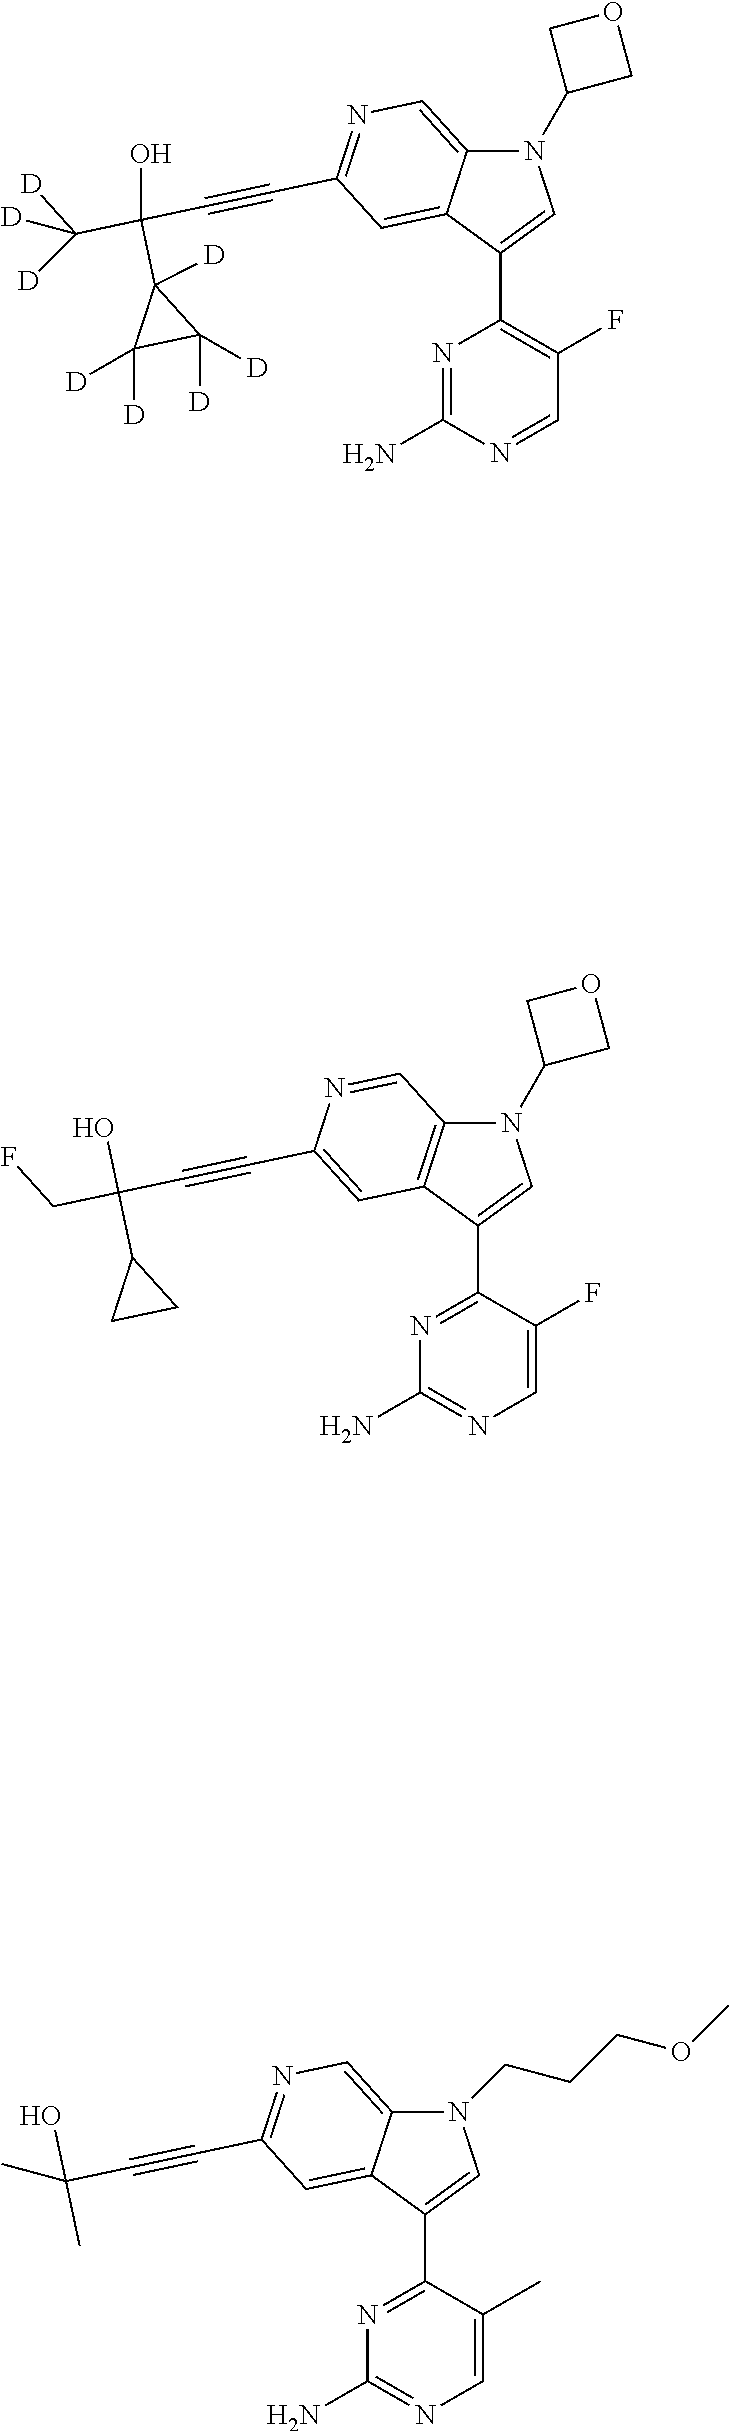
N1(C2COC2)C2=CN=C(C#CC(C([D])([D])[D])(O)C3([D])C([D])([D])C3([D])[D])C=C2C(C2=C(F)C=NC(N)=N2)=C1.N1(C2COC2)C2=C(C(C3=NC(N)=NC=C3F)=C1)C=C(C#CC(CF)(O)C1CC1)N=C2.N1(CCCOC)C2=CN=C(C#CC(C)(O)C)C=C2C(C2=NC(N)=NC=C2C)=C1
